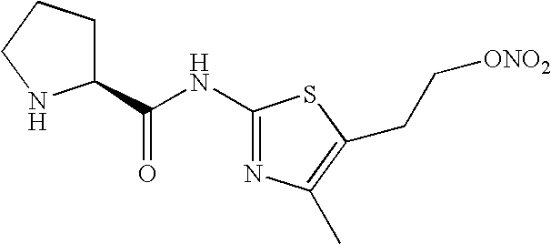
C1(NC(C2CCCN2)=O)=NC(C)=C(CC[ONO2])S1
